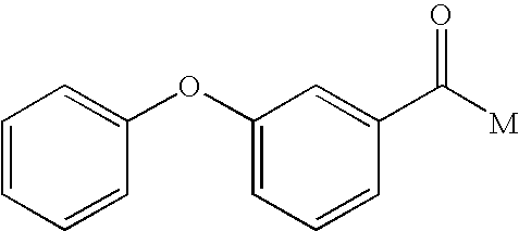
C1(OC2=CC=CC=C2)=CC=CC(C([M])=O)=C1
